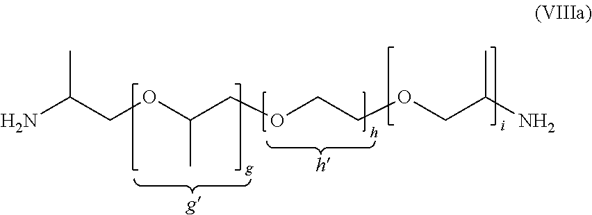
NC(COC(COCCOCC(N)C)C)C
